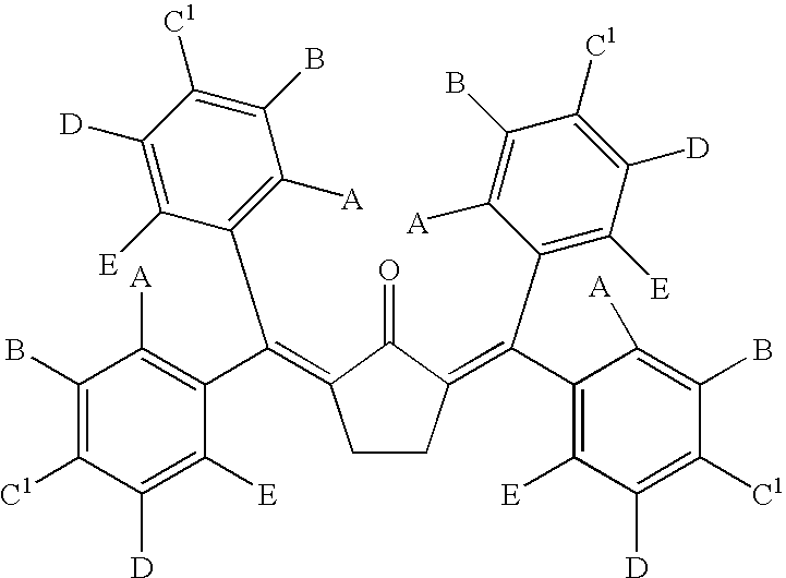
C1(B)=C([C1])C([D])=C([E])C(C(=C2CCC(=C(C3=C([E])C([D])=C([C1])C(B)=C3[A])C3=C([E])C([D])=C([C1])C(B)=C3[A])C2=O)C2=C([A])C(B)=C([C1])C([D])=C2[E])=C1[A]
